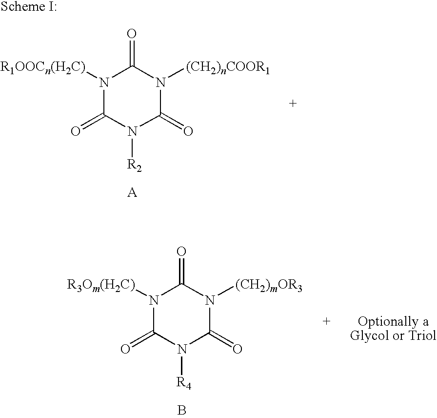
C1(=O)N([R4])C(=O)N([(CH2)mOR3])C(=O)N1[R3Om(H2C)].B.C1(=O)N([R2])C(=O)N([(CH2)nCOOR1])C(=O)N1[R1OOCn(H2C)]
